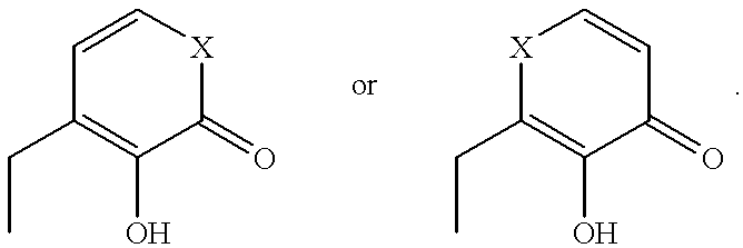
C1=C[X]C(=O)C(O)=C1CC.[X]1C(CC)=C(O)C(=O)C=C1
